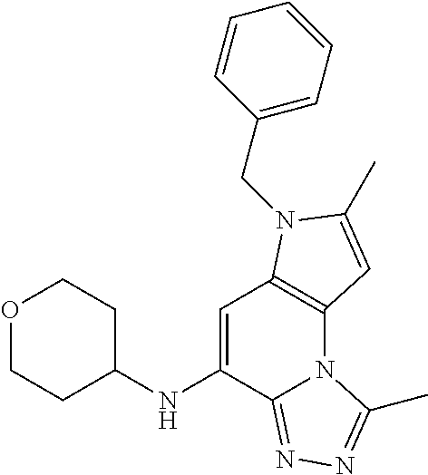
O1CCC(NC2=CC3=C(N4C2=NN=C4C)C=C(C)N3CC2=CC=CC=C2)CC1
